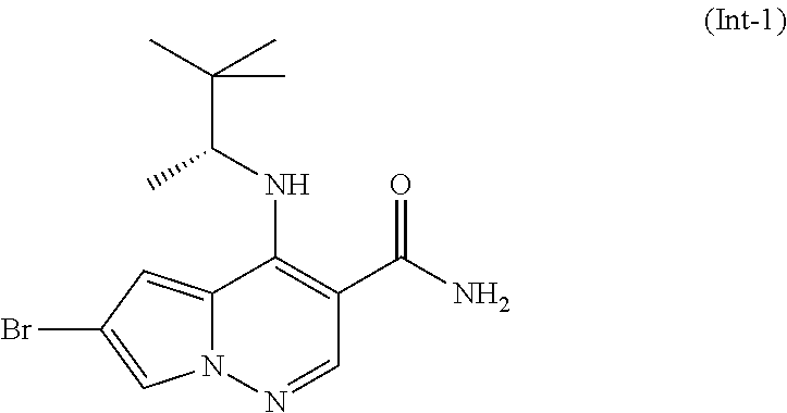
C12=CC(Br)=CN1N=CC(C(N)=O)=C2NC(C(C)(C)C)C
